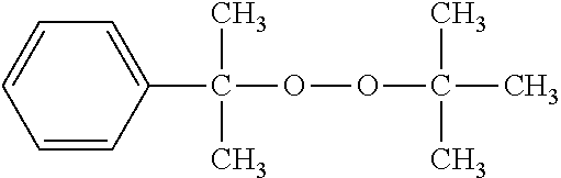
C1=CC(C(OOC(C)(C)C)(C)C)=CC=C1
